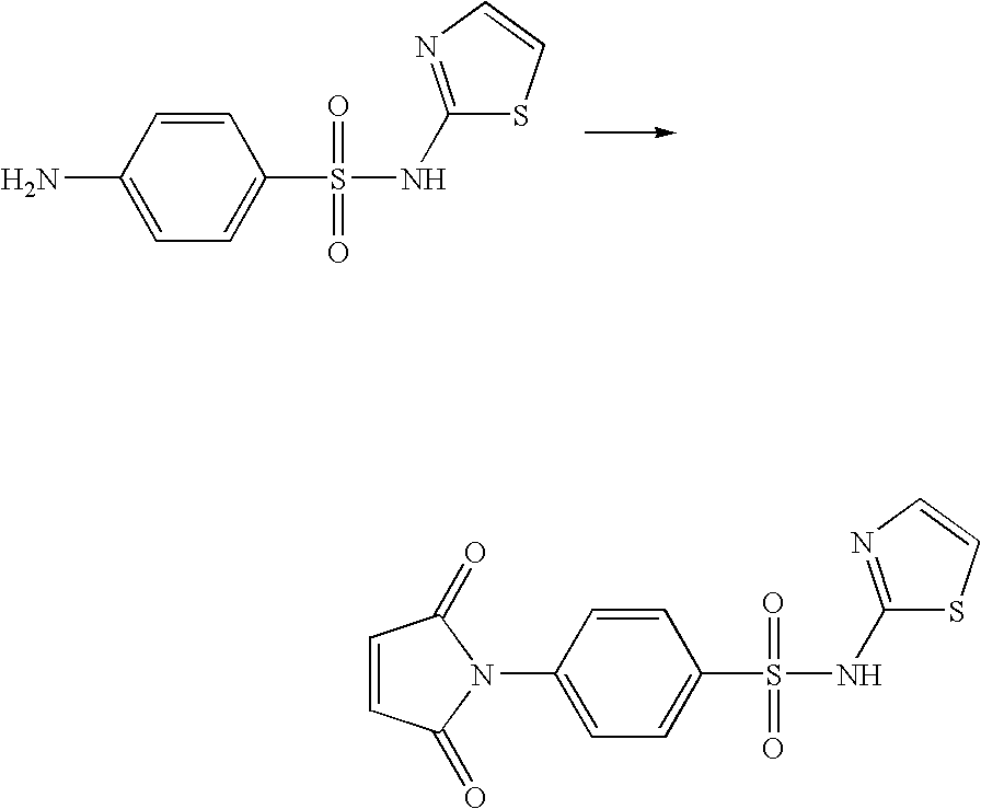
C1=CC(N2C(=O)C=CC2=O)=CC=C1S(=O)(=O)NC1=NC=CS1.C1=CC(N)=CC=C1S(=O)(=O)NC1=NC=CS1
